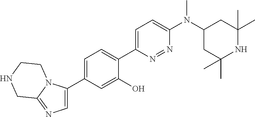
C1=C(C2=CN=C3N2CCNC3)C=C(O)C(C2=CC=C(N(C3CC(C)(C)NC(C)(C)C3)C)N=N2)=C1
